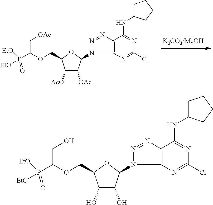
C1([AcO])C([OAc])C(N2C3=C(C(NC4CCCC4)=NC(Cl)=N3)N=N2)OC1COC(P([EtO])(=O)[EtO])C[OAc].C1(O)C(O)C(N2C3=C(C(NC4CCCC4)=NC(Cl)=N3)N=N2)OC1COC(P([EtO])(=O)[EtO])CO
